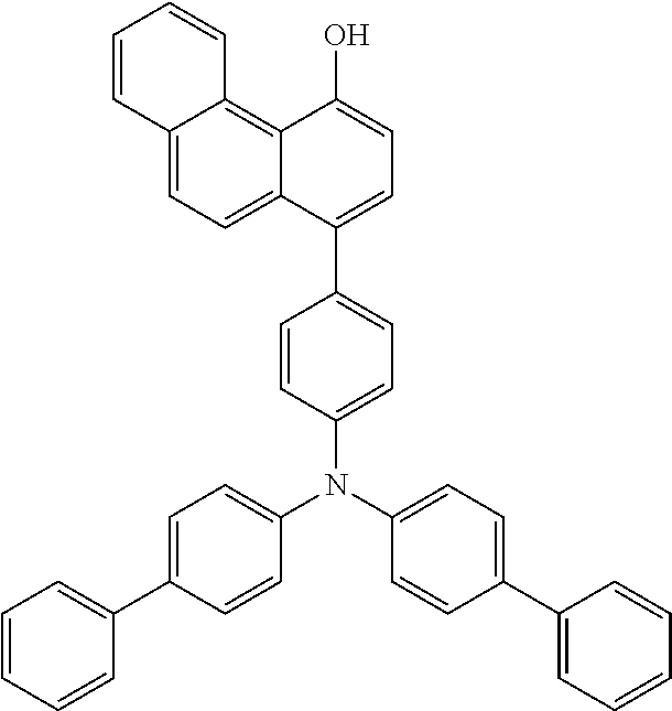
C1(C2=CC=CC=C2)=CC=C(N(C2=CC=C(C3=CC=CC=C3)C=C2)C2=CC=C(C3=CC=C(O)C4=C5C(=CC=C34)C=CC=C5)C=C2)C=C1
